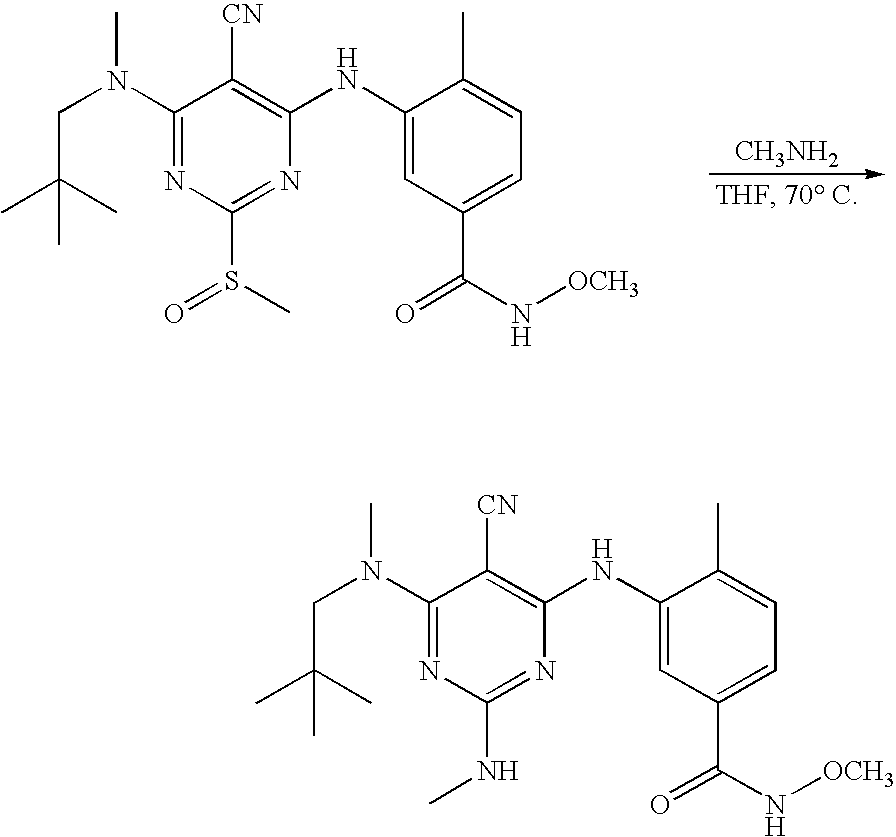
[CH3NH2].C1(N(CC(C)(C)C)C)=NC(S(C)=O)=NC(NC2=CC(C(N[OCH3])=O)=CC=C2C)=C1[CN].C1(N(CC(C)(C)C)C)=NC(NC)=NC(NC2=CC(C(N[OCH3])=O)=CC=C2C)=C1[CN]
